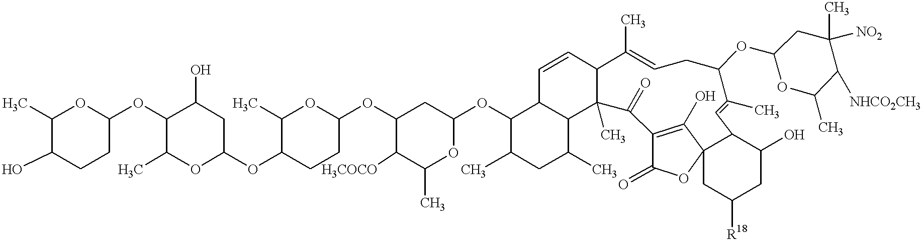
C1(C)C(O)CCC(OC2C(C)OC(OC3C(C)OC(OC4C([H3COCO])C(C)OC(OC5C(C)CC(C)C6C5C=CC5C6(C)C(=O)C6=C(O)C7(OC6=O)CC([R18])CC(O)C7C=C(C)C(OC6OC(C)C([NHCO2CH3])C([NO2])(C)C6)CC=C5C)C4)CC3)CC2O)O1
